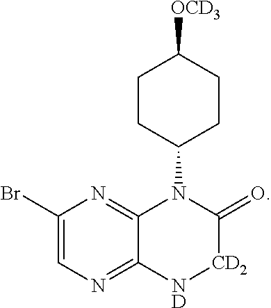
C1CC(N2C3=NC(Br)=CN=C3[ND][CD2]C2=O)CCC1[OCD3]
